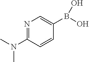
N1=C(N(C)C)C=CC(B(O)O)=C1
